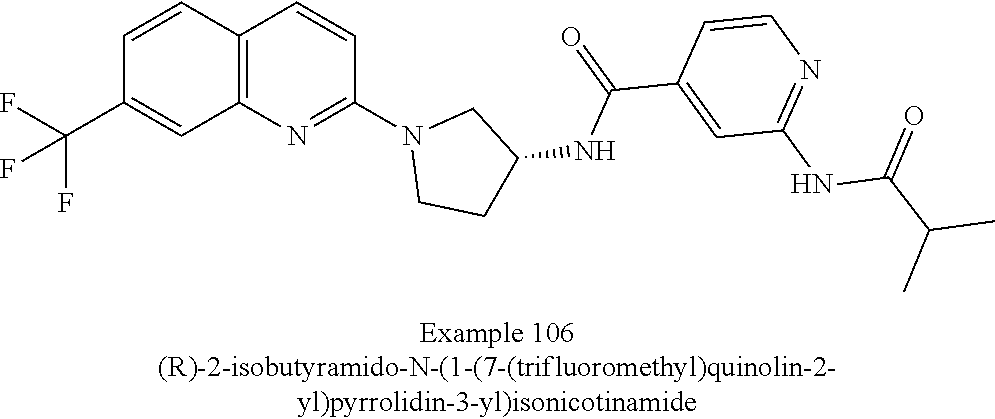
C12=C(N=C(N3CCC(NC(C4=CC(NC(C(C)C)=O)=NC=C4)=O)C3)C=C1)C=C(C(F)(F)F)C=C2
